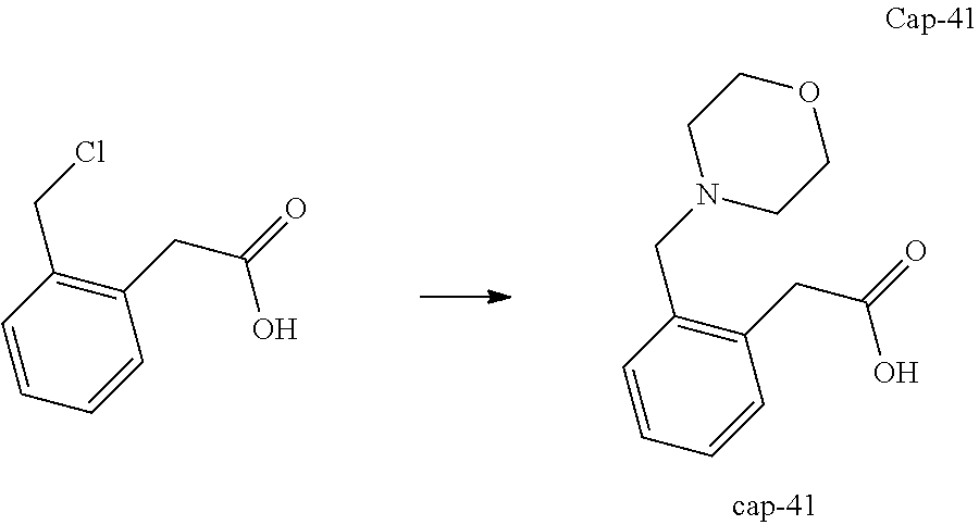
C1=CC=CC(CC(=O)O)=C1CN1CCOCC1.C1=CC=CC(CC(=O)O)=C1CCl
